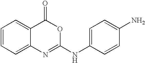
C1=CC=C2C(=C1)C(=O)OC(NC1=CC=C(N)C=C1)=N2
